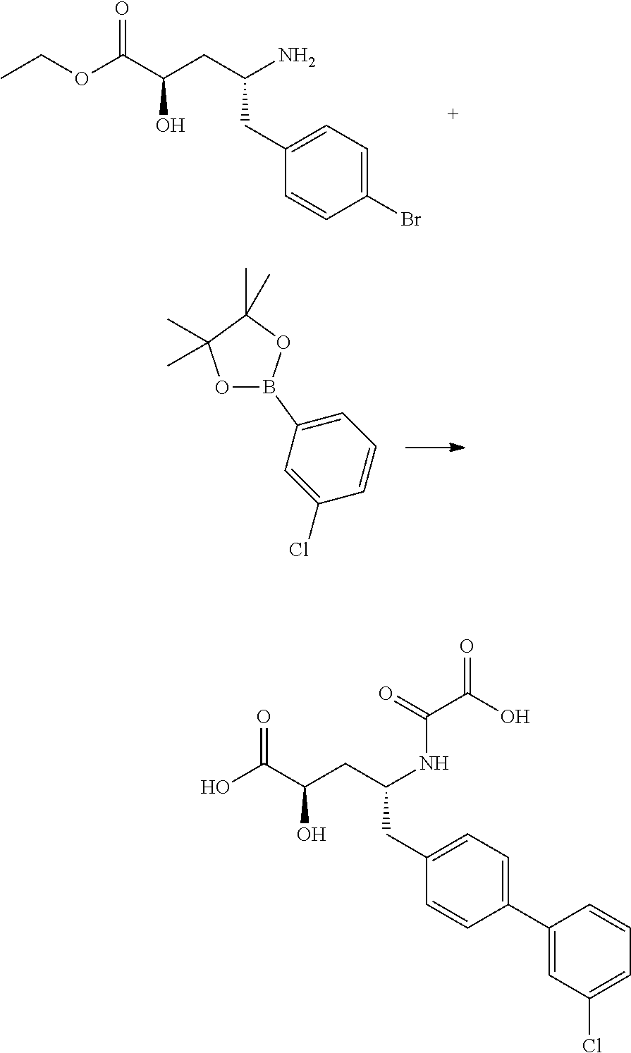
CCOC(C(CC(N)CC1=CC=C(Br)C=C1)O)=O.O1B(C2=CC=CC(Cl)=C2)OC(C)(C)C1(C)C.OC(C(CC(NC(C(=O)O)=O)CC1=CC=C(C2=CC(Cl)=CC=C2)C=C1)O)=O
